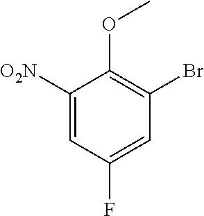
C1([O2N])=CC(F)=CC(Br)=C1OC
